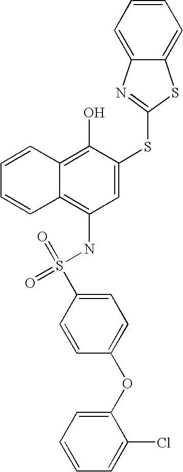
C1=CC=CC2=C(O)C(SC3=NC4=CC=CC=C4S3)=CC(NS(=O)(=O)C3=CC=C(OC4=CC=CC=C4Cl)C=C3)=C12
